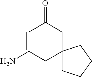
C1=C(N)CC2(CC1=O)CCCC2
